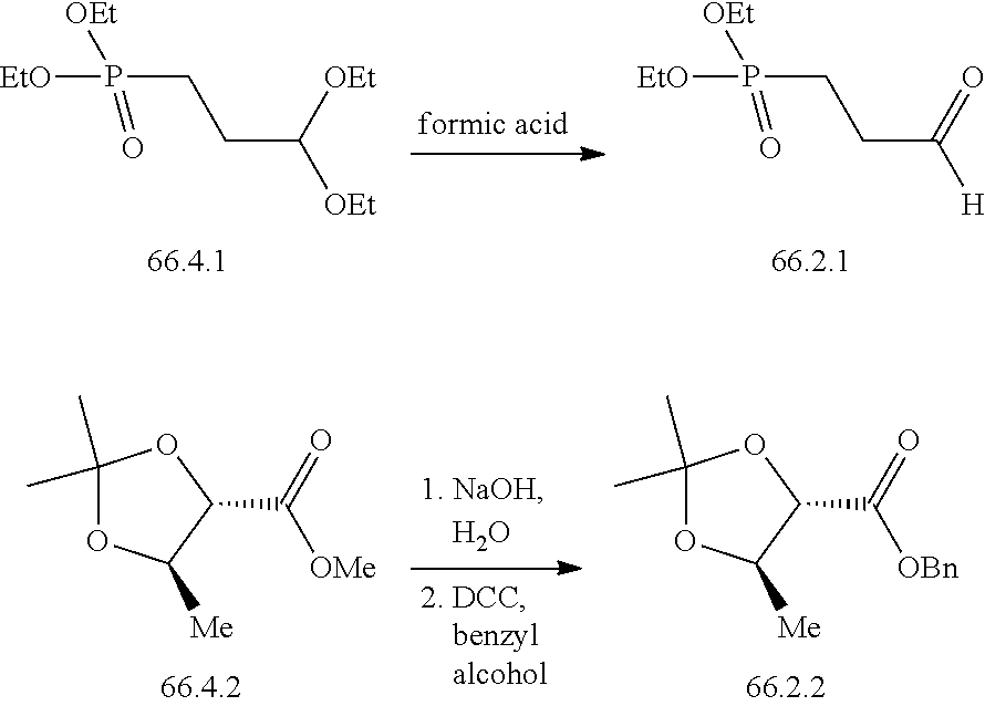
P(CCC([H])=O)([EtO])(=O)[OEt].P(CCC([OEt])[OEt])([EtO])(=O)[OEt].C1(C)(C)OC([Me])C(C(=O)[OBn])O1.C1(C)(C)OC([Me])C(C(=O)[OMe])O1
